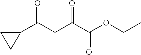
C1(C(CC(C(OCC)=O)=O)=O)CC1
